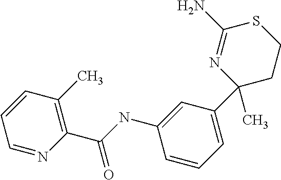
C1(C(NC2=CC(C3(C)CCSC(N)=N3)=CC=C2)=O)=C(C)C=CC=N1
